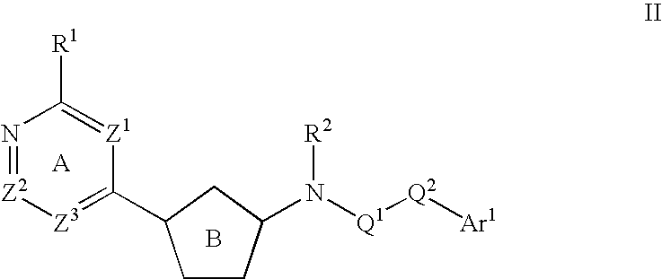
N1=[Z2][Z3]=C(C2CCC(N([Q1][Q2][Ar1])[R2])C2)[Z1]=C1[R1].B.[A]
